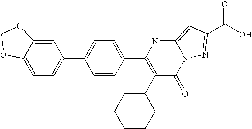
C1=C2C(=CC(C3=CC=C(C4=C(C5CCCCC5)C(=O)N5C(=CC(C(=O)O)=N5)N4)C=C3)=C1)OCO2
